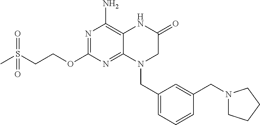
N1=C(OCCS(C)(=O)=O)N=C2C(=C1N)NC(=O)CN2CC1=CC=CC(CN2CCCC2)=C1
